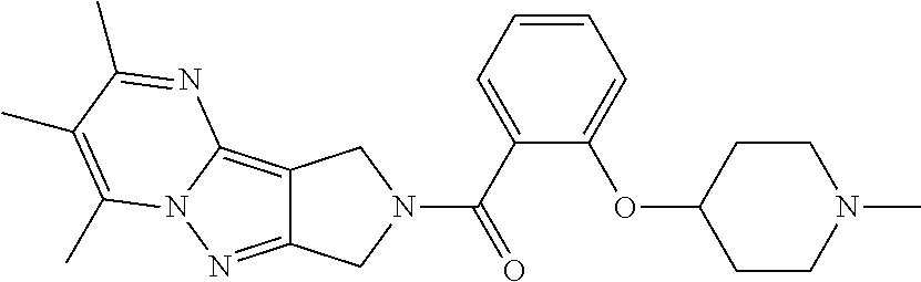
C1=CC=C(C(=O)N2CC3=NN4C(=C3C2)N=C(C)C(C)=C4C)C(OC2CCN(C)CC2)=C1
